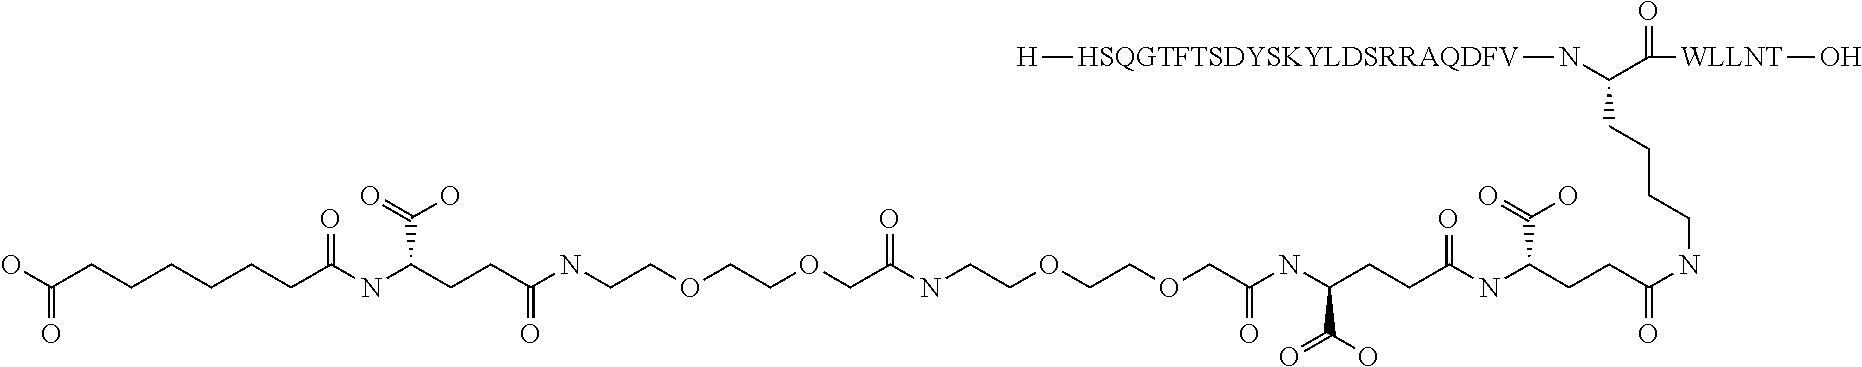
C(NCCCCC(N[HSQGTFTSDYSKYLDSRRAQDFV][H])C(=O)[WLLNT]O)(=O)CCC(NC(CCC(NC(COCCOCCNC(COCCOCCNC(CCC(NC(=O)CCCCCCC(=O)O)C(O)=O)=O)=O)=O)C(=O)O)=O)C(O)=O
